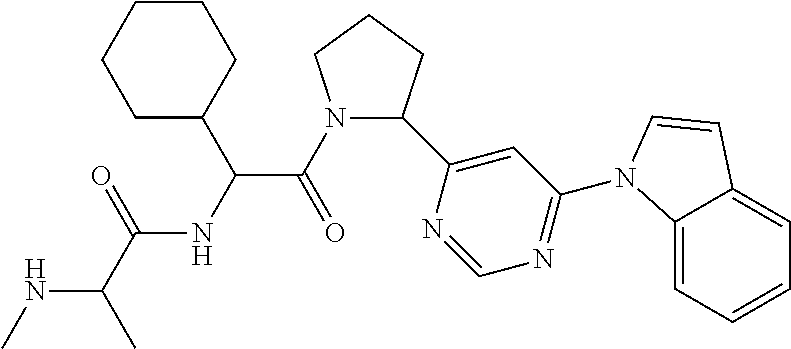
C1(C2=CC(N3C4=CC=CC=C4C=C3)=NC=N2)CCCN1C(=O)C(NC(C(C)NC)=O)C1CCCCC1
